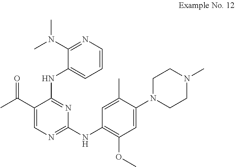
C1CN(C2=CC(OC)=C(NC3=NC=C(C(C)=O)C(NC4=CC=CN=C4N(C)C)=N3)C=C2C)CCN1C
